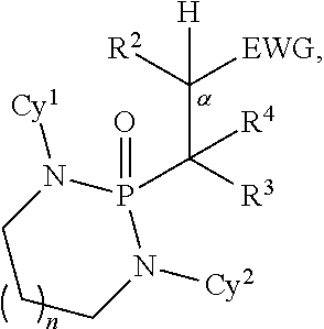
P1(C([R3])(C([R2])([EWG])[H])[R4])(=O)N([Cy1])CCCN1[Cy2]
